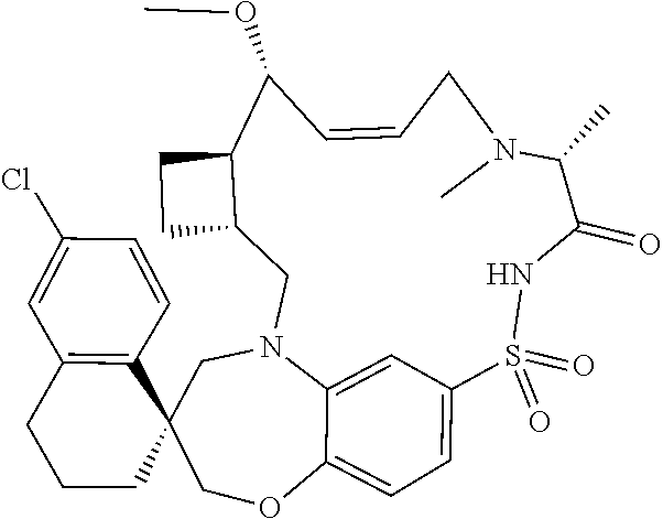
S1(=O)(=O)NC(=O)C(C)N(C)CC=CC(OC)C2C(CN3C4=CC1=CC=C4OCC1(C4=C(CCC1)C=C(Cl)C=C4)C3)CC2
